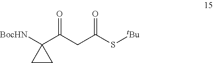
[tBu]SC(CC(C1([BocHN])CC1)=O)=O
